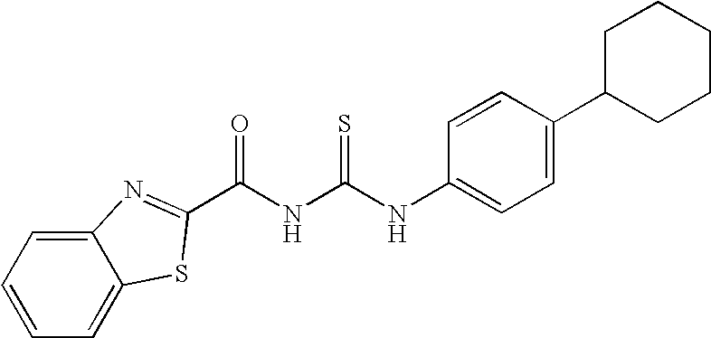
C12=CC=CC=C1SC(C(NC(NC1=CC=C(C3CCCCC3)C=C1)=S)=O)=N2
